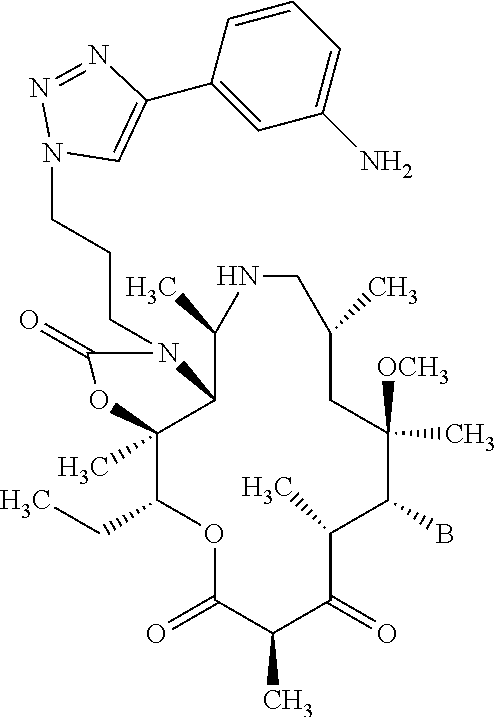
O1C(=O)C(C)C(=O)C(C)C(B)C([OCH3])(C)CC(C)CNC(C)C2C(C)(C1CC)OC(=O)N2CCCN1C=C(C2=CC(N)=CC=C2)N=N1
